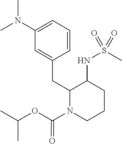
C1(N(C)C)=CC=CC(CC2C(NS(C)(=O)=O)CCCN2C(=O)OC(C)C)=C1
